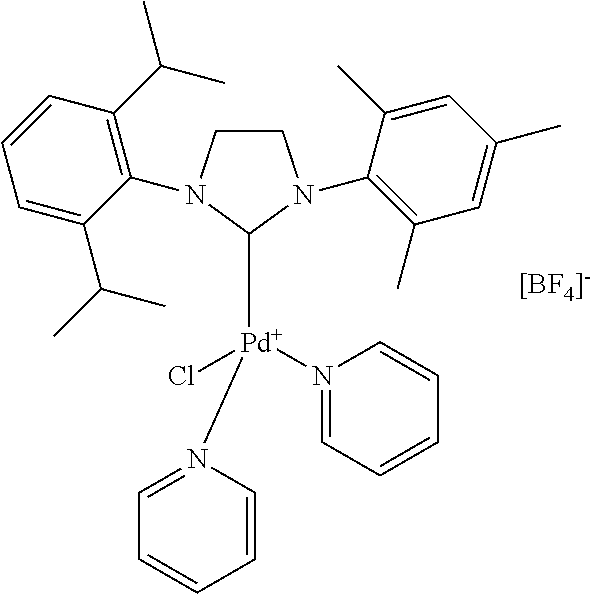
[[BF4]-].C1CN(C2=C(C(C)C)C=CC=C2C(C)C)C([Pd](N2=CC=CC=C2)(Cl)N2=CC=CC=C2)N1C1=C(C)C=C(C)C=C1C
